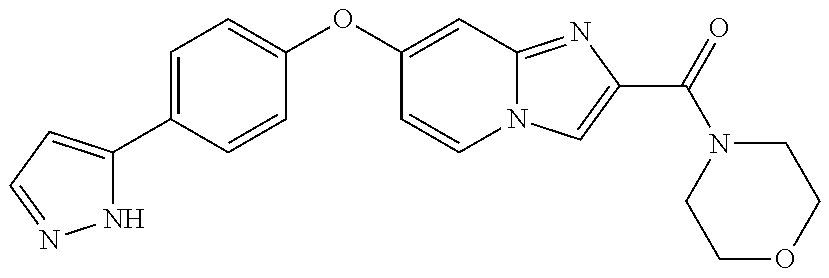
N1C(C2=CC=C(OC3=CC4=NC(C(N5CCOCC5)=O)=CN4C=C3)C=C2)=CC=N1
